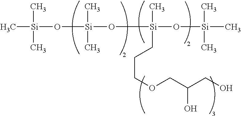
C[Si](O[Si](O[Si](O[Si](C)(C)C)(CCCOCC(CO)O)C)(C)C)(C)C
